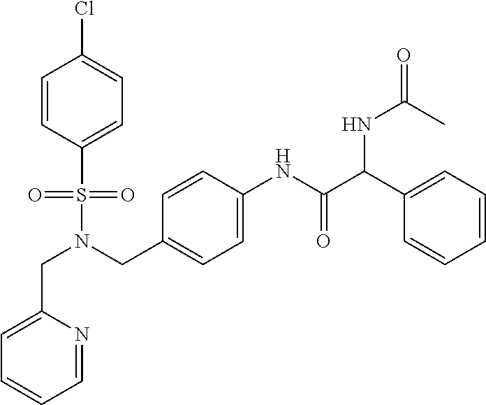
C(N(S(=O)(=O)C1=CC=C(Cl)C=C1)CC1=CC=C(NC(=O)C(NC(C)=O)C2=CC=CC=C2)C=C1)C1=CC=CC=N1
